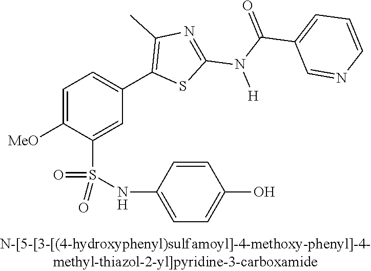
C1=C([OMe])C(S(NC2=CC=C(O)C=C2)(=O)=O)=CC(C2=C(C)N=C(N(C(C3=CC=CN=C3)=O)[H])S2)=C1
